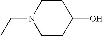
C1CC(O)CCN1CC
